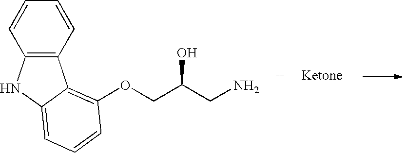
C1=CC2=C(C=C1)C1=C(OCC(CN)O)C=CC=C1N2
